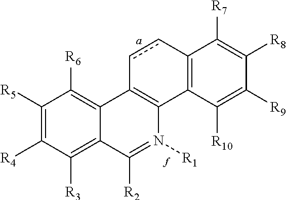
C1([R5])=C([R4])C([R3])=C2C(=C1[R6])C1=C(C3=C(cc1)C([R7])=C([R8])C([R9])=C3[R10])N([R1])=C2[R2]
